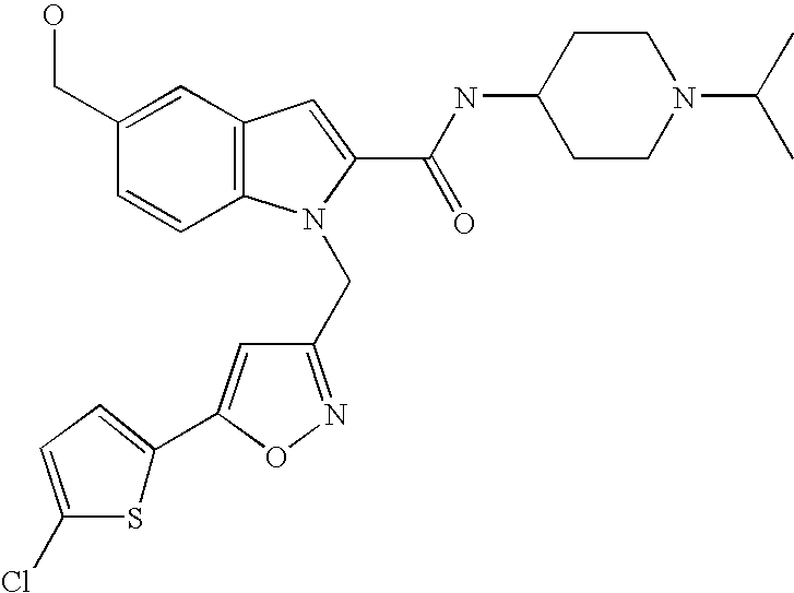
C1(CO)=CC2=C(C=C1)N(CC1=NOC(C3=CC=C(Cl)S3)=C1)C(C(NC1CCN(C(C)C)CC1)=O)=C2
